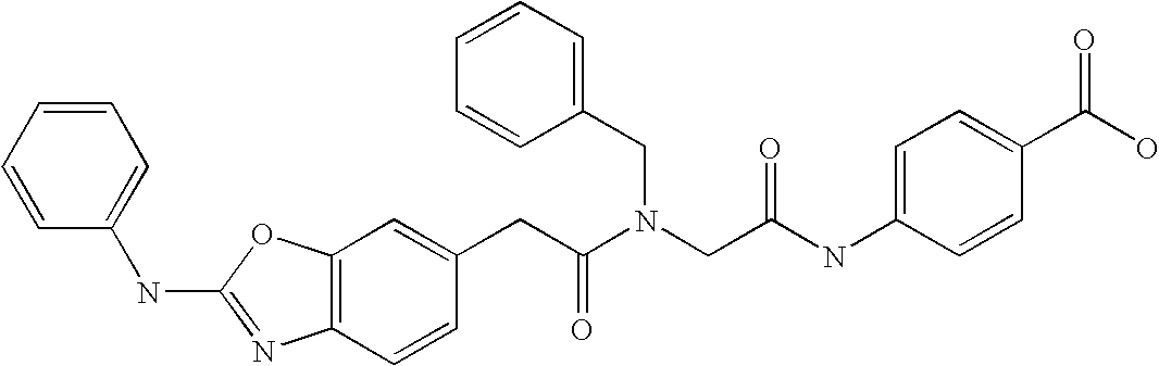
C1=C(CC(N(CC(NC2=CC=C(C(O)=O)C=C2)=O)CC2=CC=CC=C2)=O)C=CC2=C1OC(NC1=CC=CC=C1)=N2
